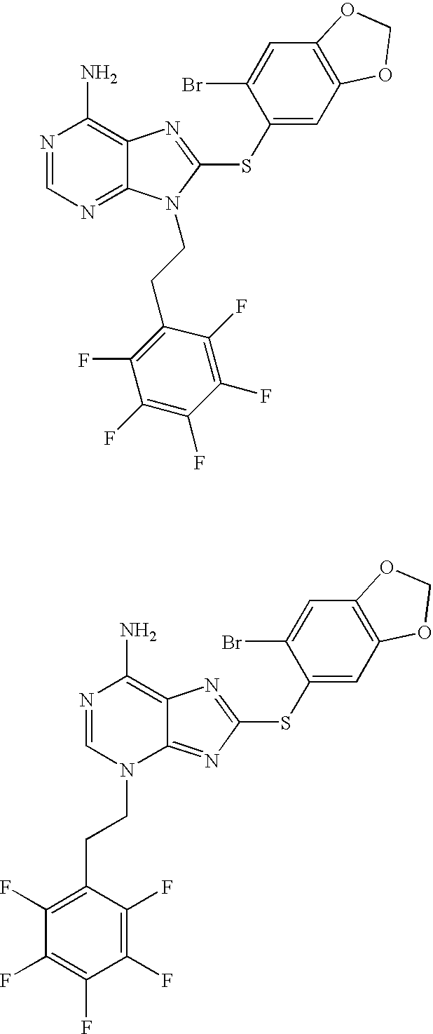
N1=CN=C2C(=C1N)N=C(SC1=CC3=C(C=C1Br)OCO3)N2CCC1=C(F)C(F)=C(F)C(F)=C1F.N1=CN(CCC2=C(F)C(F)=C(F)C(F)=C2F)C2=NC(SC3=CC4=C(C=C3Br)OCO4)=NC2=C1N
